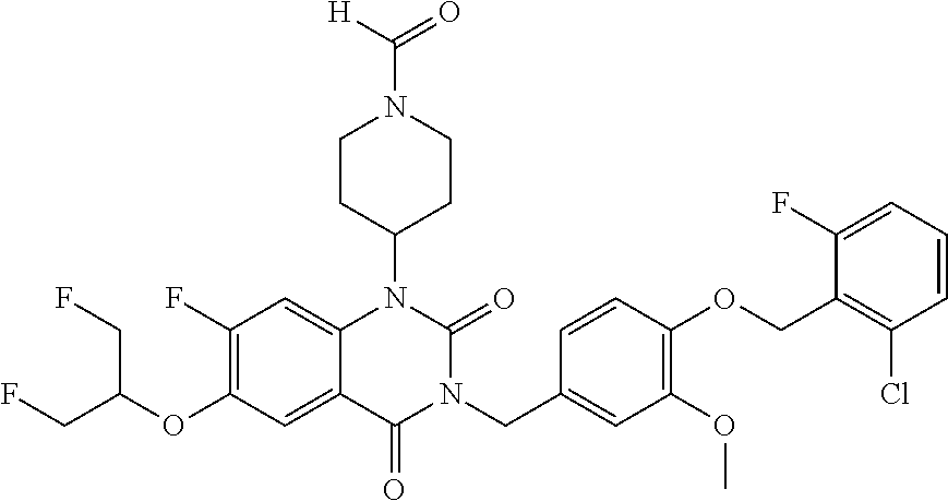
C12=CC(F)=C(OC(CF)CF)C=C1C(=O)N(CC1=CC(OC)=C(OCC3=C(Cl)C=CC=C3F)C=C1)C(=O)N2C1CCN(C([H])=O)CC1
